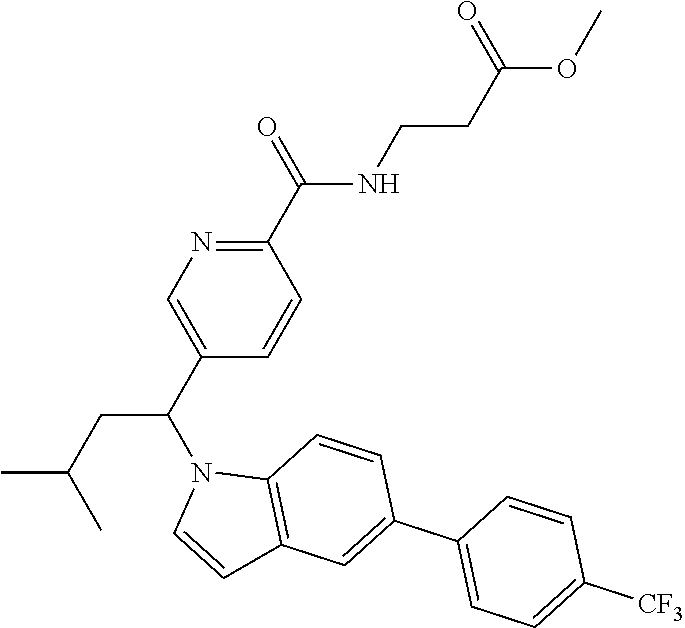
C1(C(=O)NCCC(OC)=O)=NC=C(C(N2C=CC3=C2C=CC(C2=CC=C([CF3])C=C2)=C3)CC(C)C)C=C1
